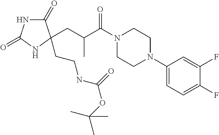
C1(=O)NC(=O)NC1(CCNC(OC(C)(C)C)=O)CC(C)C(=O)N1CCN(C2=CC=C(F)C(F)=C2)CC1
